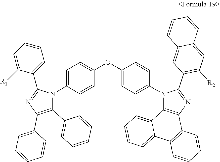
C1=C(OC2=CC=C(N3C4=C(N=C3C3=C([R2])C=C5C(=C3)C=CC=C5)C3=C(C5=CC=CC=C45)C=CC=C3)C=C2)C=CC(N2C(C3=CC=CC=C3)=C(C3=CC=CC=C3)N=C2C2=CC=CC=C2[R1])=C1
